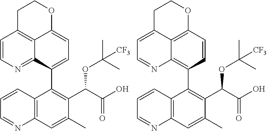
C12=C3C=CN=C1C(C1=C(C(C(O)=O)OC(C)(C)[CF3])C(C)=CC4=C1C=CC=N4)=CC=C2OCC3.C12=C3C=CC(C4=C(C(C(O)=O)OC(C)(C)[CF3])C(C)=CC5=C4C=CC=N5)=C1N=CC=C2CCO3
